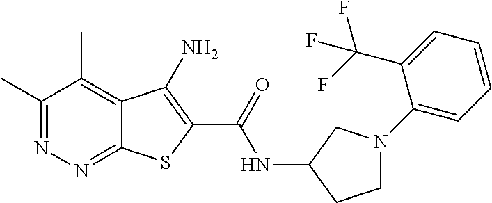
C1(C)=NN=C2C(=C1C)C(N)=C(C(=O)NC1CCN(C3=CC=CC=C3C(F)(F)F)C1)S2
